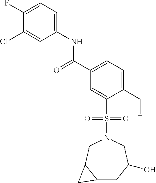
C1(F)=CC=C(NC(C2=CC=C(CF)C(S(=O)(=O)N3CC4C(CC(O)C3)C4)=C2)=O)C=C1Cl
